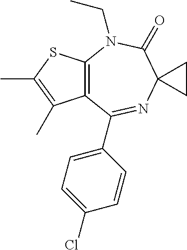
C12=C(N(CC)C(=O)C3(N=C1C1=CC=C(Cl)C=C1)CC3)SC(C)=C2C
